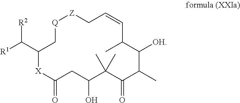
[Q]1CC(C([R1])[R2])[X]C(=O)CC(O)C(C)(C)C(=O)C(C)C([OH])C(C)C=CC[Z]1
